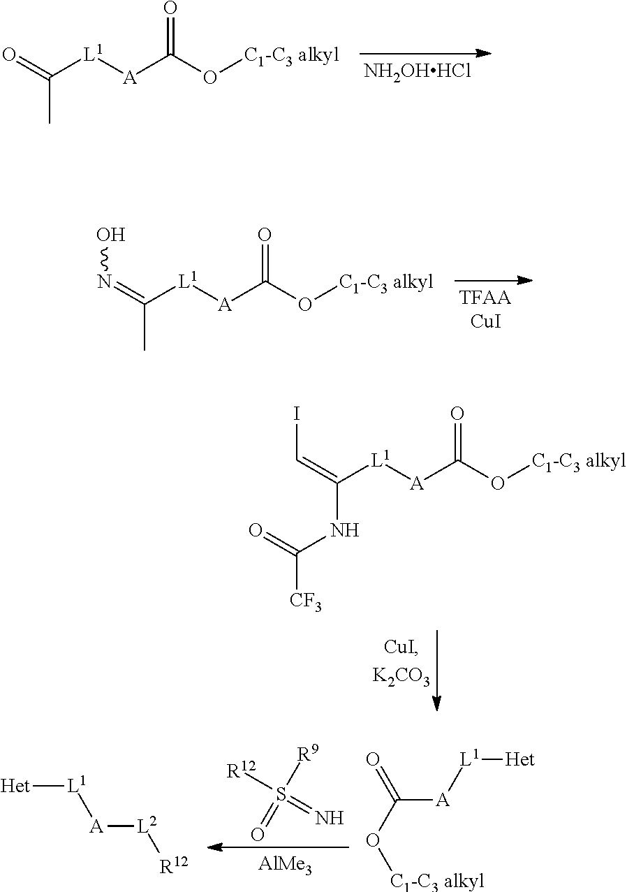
O=C([L1][A]C(O[C1-C3 alkyl])=O)C.[NH2OHHCl].N(=C([L1][A]C(O[C1-C3 alkyl])=O)C)O.[TFAACuI].C(=C([L1][A]C(O[C1-C3 alkyl])=O)NC([CF3])=O)I.C([A][L1][Het])(O[C1-C3 alkyl])=O.N=S([R12])([R9])=O.[AlMe3].[Het][L1][A][L2][R12]
